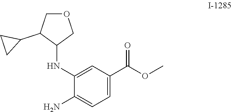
C1(C2C(NC3=CC(C(=O)OC)=CC=C3N)COC2)CC1
